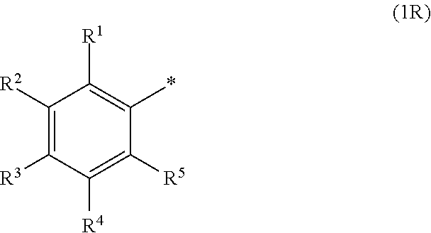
C1([R2])=C([R3])C([R4])=C([R5])C(*)=C1[R1]
